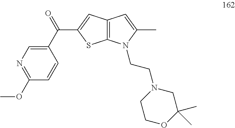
N1=C(OC)C=CC(C(=O)C2=CC3=C(S2)N(CCN2CCOC(C)(C)C2)C(C)=C3)=C1
